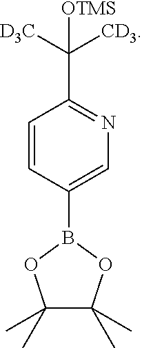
CC1(C)C(C)(C)OB(C2=CN=C(C([D3C])([CD3])[OTMS])C=C2)O1
